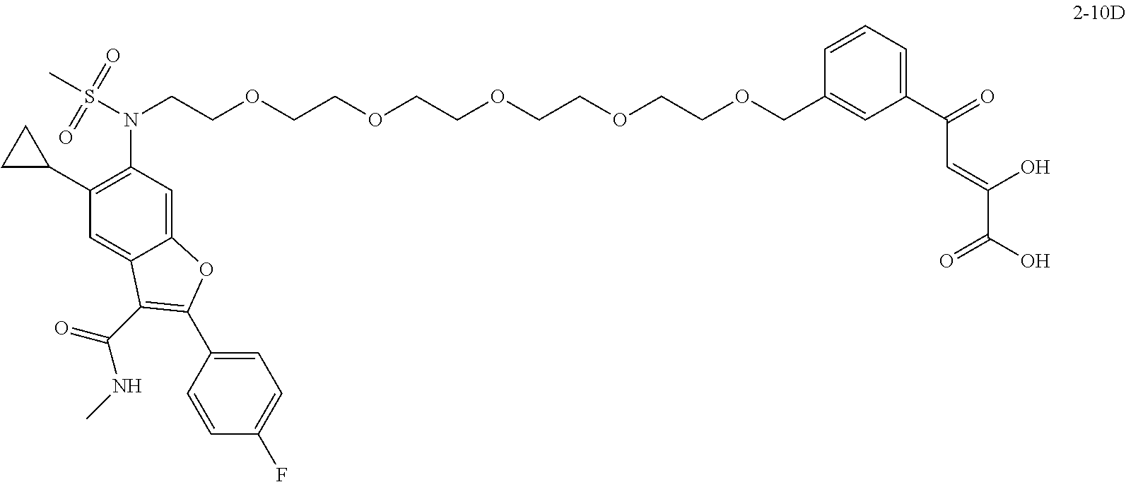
C12=CC(N(S(C)(=O)=O)CCOCCOCCOCCOCCOCC3=CC(C(=O)C=C(C(O)=O)O)=CC=C3)=C(C3CC3)C=C1C(C(=O)NC)=C(C1=CC=C(F)C=C1)O2
